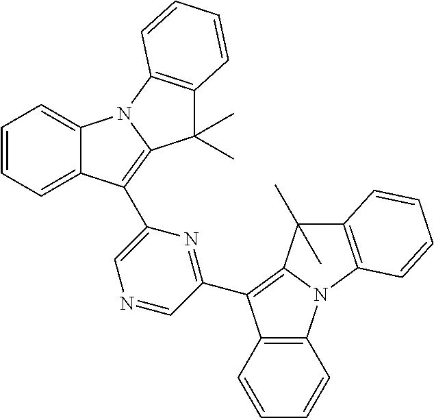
C12=CC=CC=C1C(C1=CN=CC(C3=C4N(C5=C3C=CC=C5)C3=C(C4(C)C)C=CC=C3)=N1)=C1N2C2=C(C1(C)C)C=CC=C2
